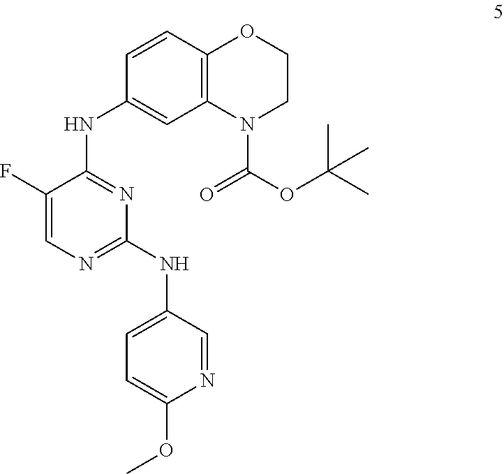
C12=C(C=CC(NC3=NC(NC4=CC=C(OC)N=C4)=NC=C3F)=C1)OCCN2C(OC(C)(C)C)=O
